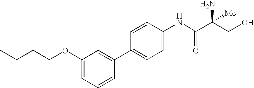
C1(OCCCC)=CC=CC(C2=CC=C(NC(C(CO)(N)[Me])=O)C=C2)=C1
